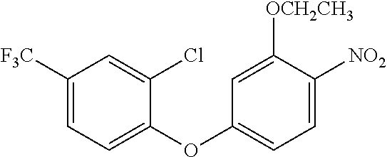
C1([F3C])=CC=C(OC2=CC=C([NO2])C([OCH2CH3])=C2)C(Cl)=C1
